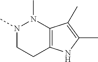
N1(C)CCC2=C(N1C)C(C)=C(C)N2
